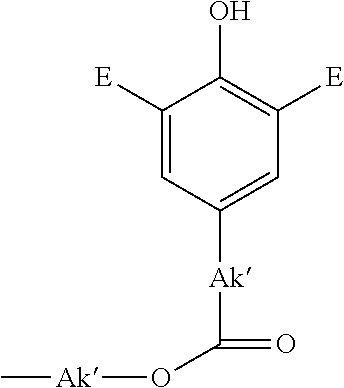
[E]C1=CC([Ak]C(=O)O[Ak]C)=CC([E])=C1O
